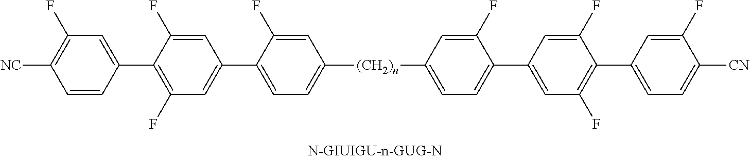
C1=C(F)C(C2=CC(F)=C([NC])C=C2)=C(F)C=C1C1=CC=C([(CH2)n]C2=CC=C(C3=CC(F)=C(C4=CC=C([CN])C(F)=C4)C(F)=C3)C(F)=C2)C=C1F
